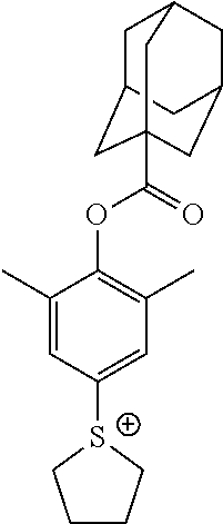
C1(C)=CC([S+]2CCCC2)=CC(C)=C1OC(=O)C12CC3CC(CC(C1)C3)C2
